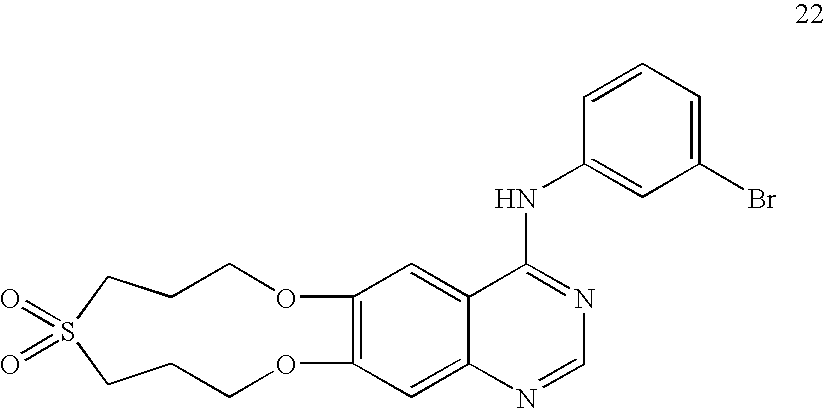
C12=C(C=C3C(=C1)N=CN=C3NC1=CC(Br)=CC=C1)OCCCS(=O)(=O)CCCO2
